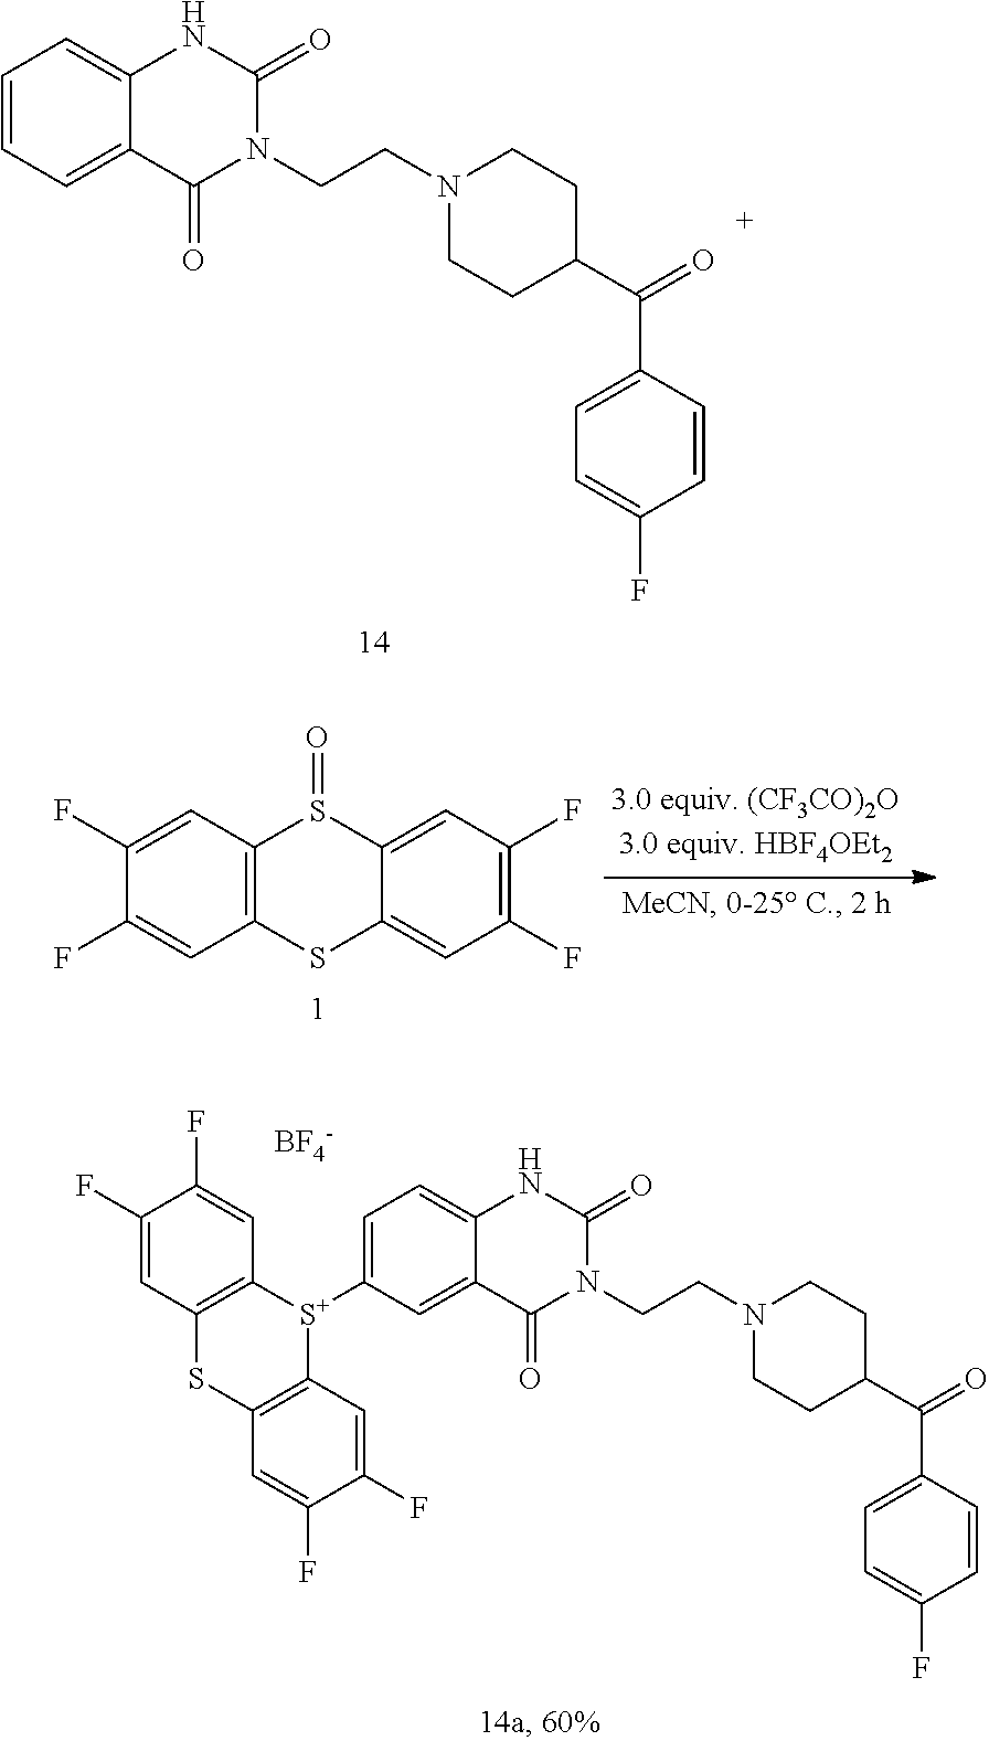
C1(F)=CC2=C(C=C1F)SC1=CC(F)=C(F)C=C1S2=O.C1=CC=C2C(=C1)NC(=O)N(CCN1CCC(C(=O)C3=CC=C(F)C=C3)CC1)C2=O.C1=C([S+]2C3=C(SC4=C2C=C(F)C(F)=C4)C=C(F)C(F)=C3)C=C2C(=C1)NC(=O)N(CCN1CCC(C(=O)C3=CC=C(F)C=C3)CC1)C2=O.[BF4-]
